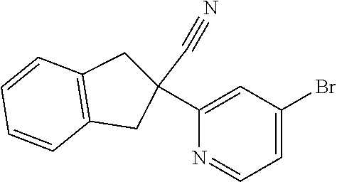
C1(C2(C#N)CC3=C(C2)C=CC=C3)=CC(Br)=CC=N1
